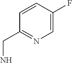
C1=CC(F)=CN=C1CN
